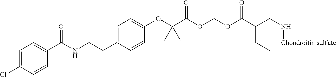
C1=C(Cl)C=CC(C(NCCC2=CC=C(OC(C(OCOC(C(CN[Chondroitin sulfate])CC)=O)=O)(C)C)C=C2)=O)=C1
